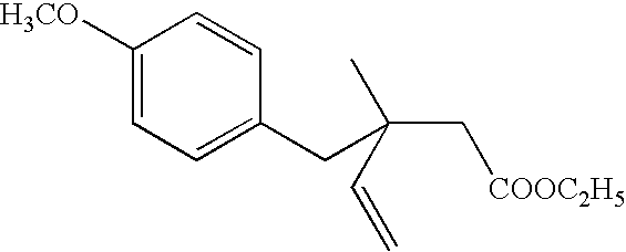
C1=C(CC(C[COOC2H5])(C)C=C)C=CC([H3CO])=C1
